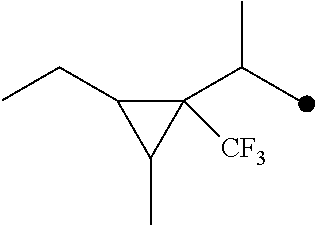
C1([CF3])(C(C)C)C(CC)C1C
